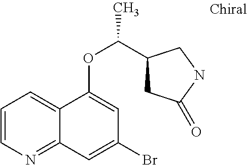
C1=CN=C2C(=C1)C(OC(C1CC(=O)NC1)C)=CC(Br)=C2
